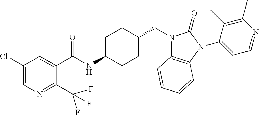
C1(Cl)=CN=C(C(F)(F)F)C(C(NC2CCC(CN3C4=C(N(C5=CC=NC(C)=C5C)C3=O)C=CC=C4)CC2)=O)=C1
